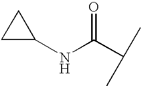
C1C(NC(C(C)C)=O)C1
